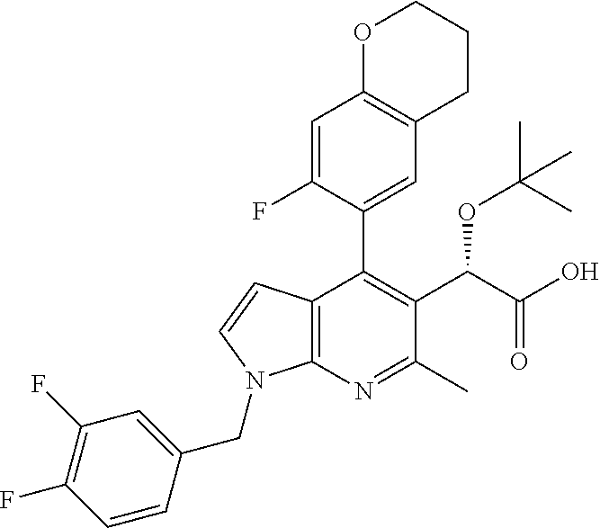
C1=CC(CN2C3=C(C(C4=CC5=C(C=C4F)OCCC5)=C(C(C(=O)O)OC(C)(C)C)C(C)=N3)C=C2)=CC(F)=C1F
